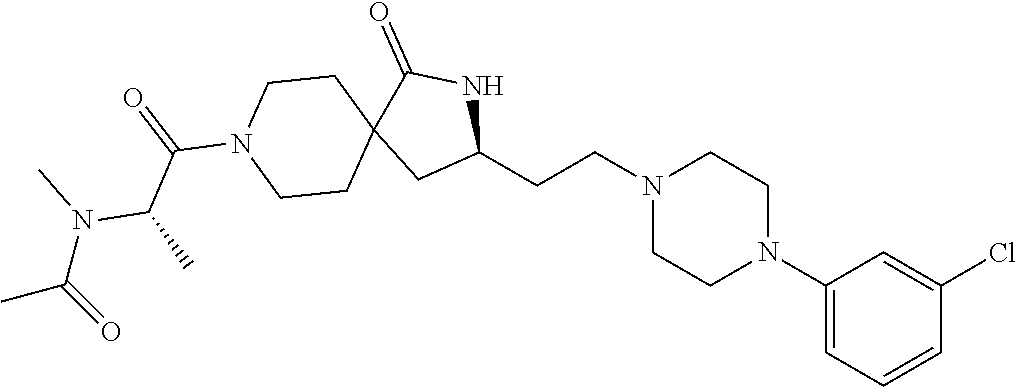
C1(N2CCN(CCC3NC(=O)C4(C3)CCN(C(=O)C(N(C(C)=O)C)C)CC4)CC2)=CC=CC(Cl)=C1
